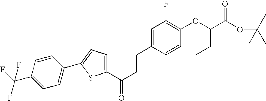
C1(C(CCC2=CC(F)=C(OC(C(=O)OC(C)(C)C)CC)C=C2)=O)=CC=C(C2=CC=C(C(F)(F)F)C=C2)S1
